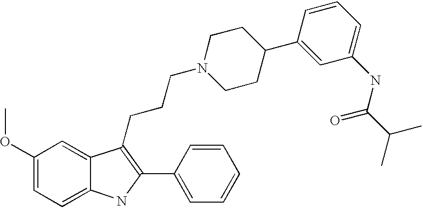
C1=CC(C2=C(CCCN3CCC(C4=CC(NC(C(C)C)=O)=CC=C4)CC3)C3=CC(OC)=CC=C3N2)=CC=C1
